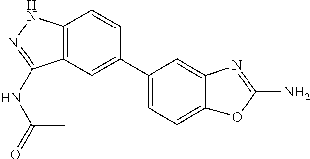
C1=C2C(=CC=C1C1=CC3=C(C=C1)NN=C3NC(=O)C)OC(N)=N2
